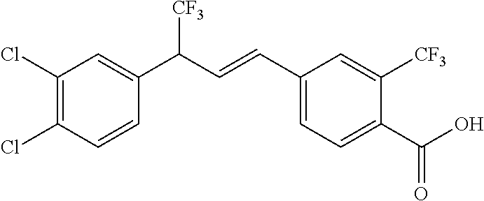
C1=CC(C(C=CC2=CC=C(C(O)=O)C([CF3])=C2)[CF3])=CC(Cl)=C1Cl
